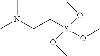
CN(CC[Si](OC)(OC)OC)C
